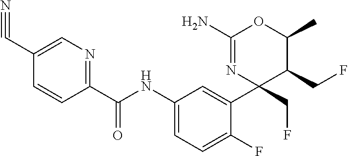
C1(C(NC2=CC=C(F)C(C3(CF)N=C(N)OC(C)C3CF)=C2)=O)=NC=C(C#N)C=C1
